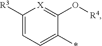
C1([R3])=CC=C(*)C(O[R4])=[X]1
